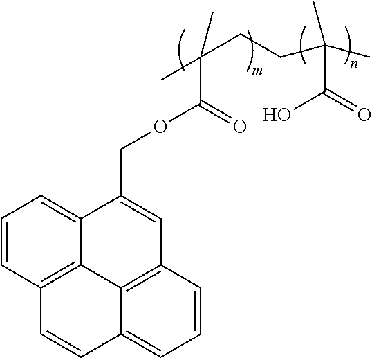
C1=CC2=C3C(=C1)C(COC(C(C)(C)CCC(C)(C)C(=O)O)=O)=CC1=C3C(=CC=C1)C=C2
